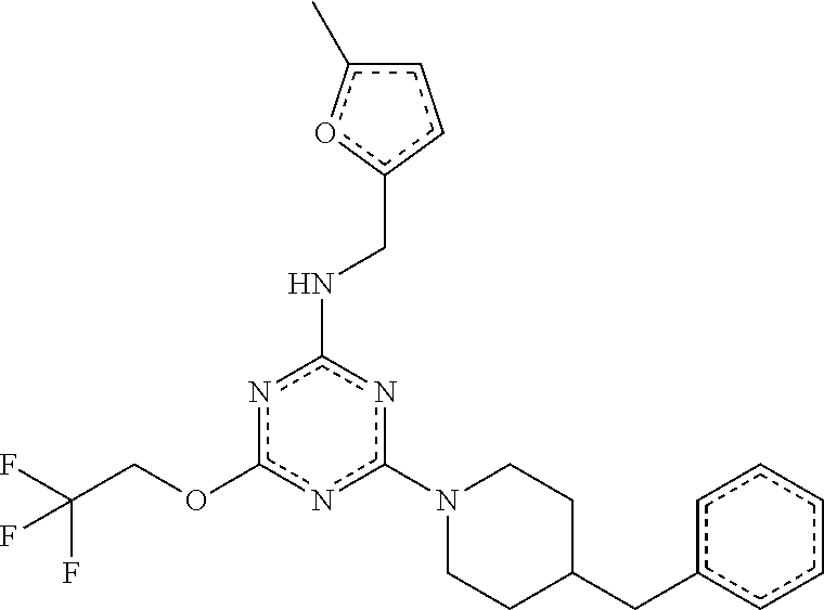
c1(N2CCC(Cc3ccccc3)CC2)nc(NCc2ccc(C)o2)nc(OCC(F)(F)F)n1
